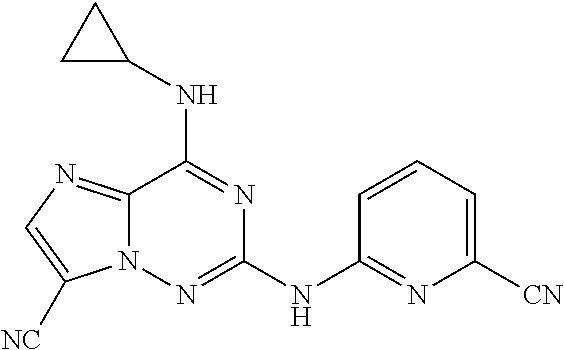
C1([CN])=CC=CC(NC2=NN3C(=NC=C3[NC])C(NC3CC3)=N2)=N1
